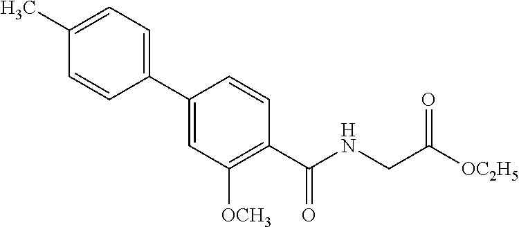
C1(C2=CC=C(C)C=C2)=CC([OCH3])=C(C(=O)NCC([OC2H5])=O)C=C1
